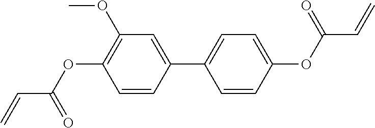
C1=CC(C2=CC=C(OC(C=C)=O)C=C2)=CC(OC)=C1OC(C=C)=O
